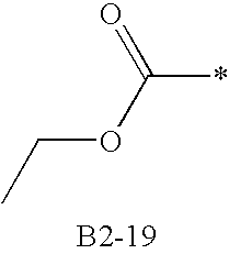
CCOC(*)=O
